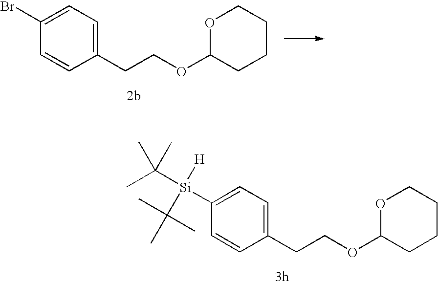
O1C(OCCC2=CC=C([Si](C(C)(C)C)(C(C)(C)C)[H])C=C2)CCCC1.O1C(OCCC2=CC=C(Br)C=C2)CCCC1
